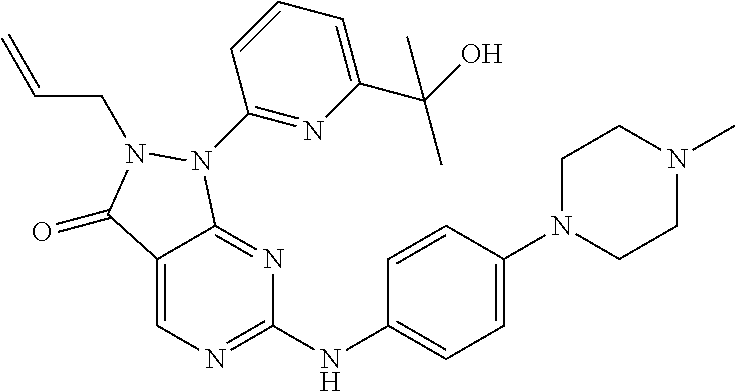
C12=CN=C(NC3=CC=C(N4CCN(C)CC4)C=C3)N=C1N(C1=NC(C(O)(C)C)=CC=C1)N(CC=C)C2=O
